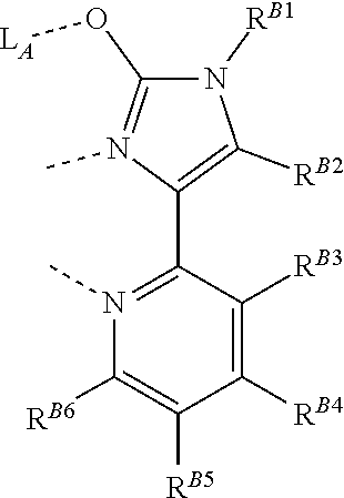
O(C1=N(C)C(C2=N(C)C([RB6])=C([RB5])C([RB4])=C2[RB3])=C([RB2])N1[RB1])[LA]
